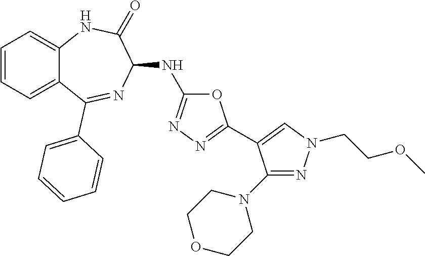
C1(N2CCOCC2)=NN(CCOC)C=C1C1=NN=C(NC2C(=O)NC3=CC=CC=C3C(C3=CC=CC=C3)=N2)O1
